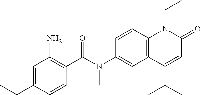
N(C1=CC2=C(C=C1)N(CC)C(=O)C=C2C(C)C)(C(C1=C(N)C=C(CC)C=C1)=O)C
